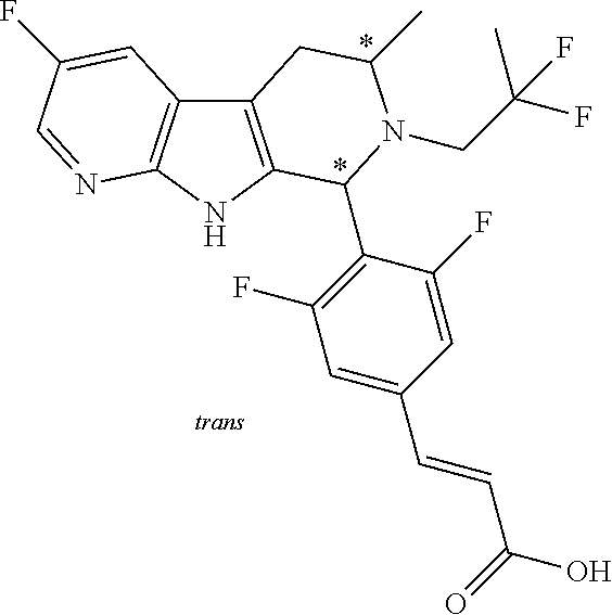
C12=C(NC3=C1C=C(F)C=N3)C(C1=C(F)C=C(C=CC(O)=O)C=C1F)N(CC(F)(C)F)C(C)C2
